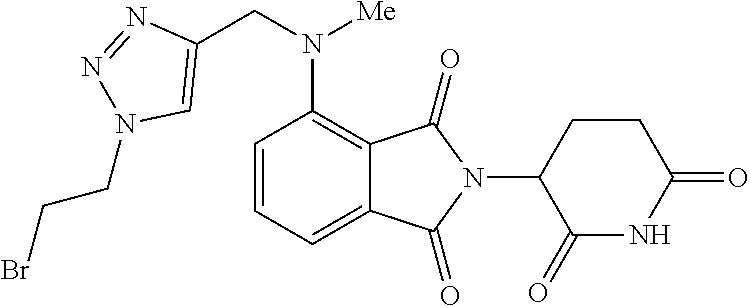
C12=CC=CC(N(CC3=CN(CCBr)N=N3)[Me])=C1C(=O)N(C1C(=O)NC(=O)CC1)C2=O
